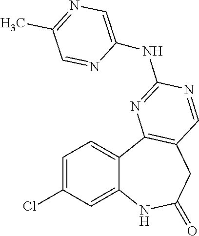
C1=C(Cl)C=C2C(=C1)C1=C(CC(=O)N2)C=NC(NC2=CN=C(C)C=N2)=N1
